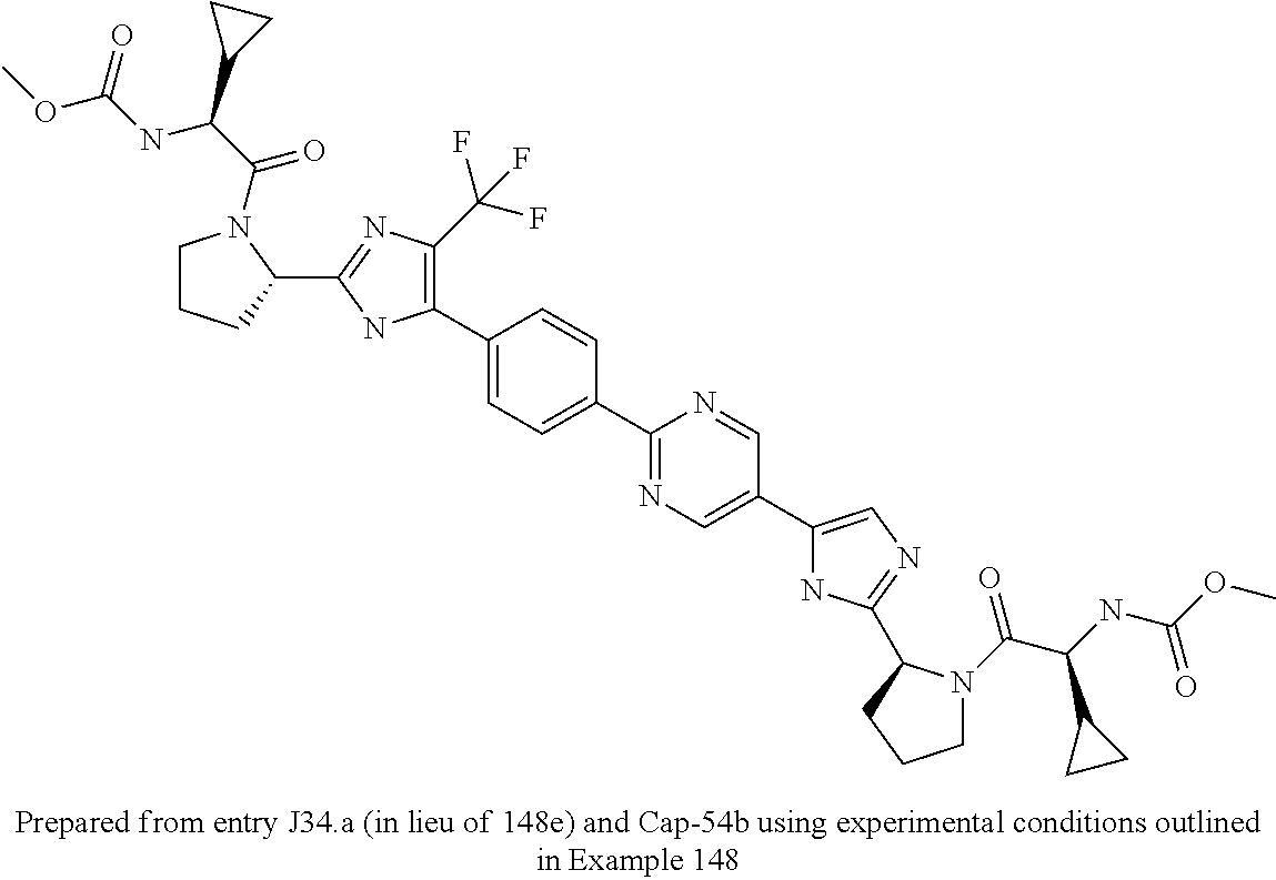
C1(C2=CC=C(C3=NC=C(C4=CN=C(C5N(C(=O)C(C6CC6)NC(=O)OC)CCC5)N4)C=N3)C=C2)=C(C(F)(F)F)N=C(C2N(C(C(NC(=O)OC)C3CC3)=O)CCC2)N1
